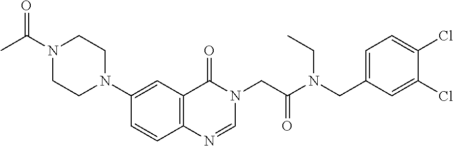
C1=CC2=C(C=C1N1CCN(C(C)=O)CC1)C(=O)N(CC(N(CC1=CC=C(Cl)C(Cl)=C1)CC)=O)C=N2
